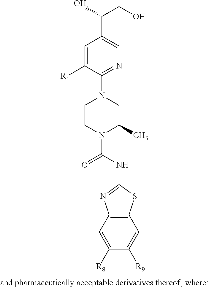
C1=C([R1])C(N2CC(C)N(C(NC3=NC4=C(S3)C=C([R9])C([R8])=C4)=O)CC2)=NC=C1C(CO)O
